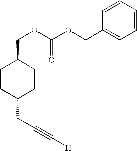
C1CC(CC#C[H])CCC1COC(OCC1=CC=CC=C1)=O
